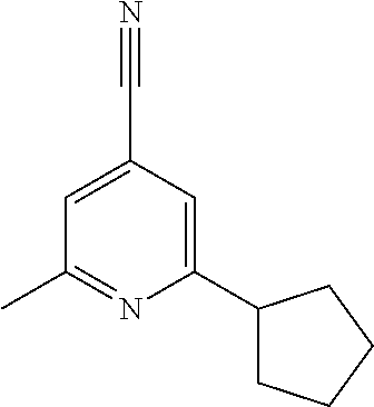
C1=C(C#N)C=C(C2CCCC2)N=C1C
